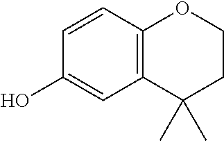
C12=C(C=CC(O)=C1)OCCC2(C)C
